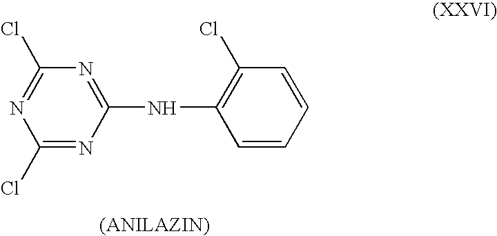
N1=C(Cl)N=C(NC2=C(Cl)C=CC=C2)N=C1Cl
